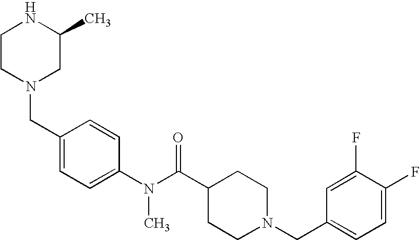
C1CN(CC2=CC=C(N(C(C3CCN(CC4=CC=C(F)C(F)=C4)CC3)=O)C)C=C2)CC(C)N1
